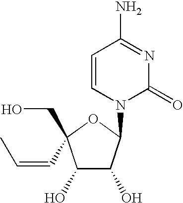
C1(O)C(O)C(N2C(=O)N=C(N)C=C2)OC1(C=CC)CO
